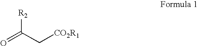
O=C(C[CO2R1])[R2]
